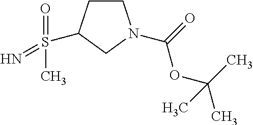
O=S(C)(=N)C1CCN(C(=O)OC(C)(C)C)C1
